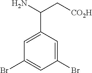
C1(C(N)C[CO2H])=CC(Br)=CC(Br)=C1
